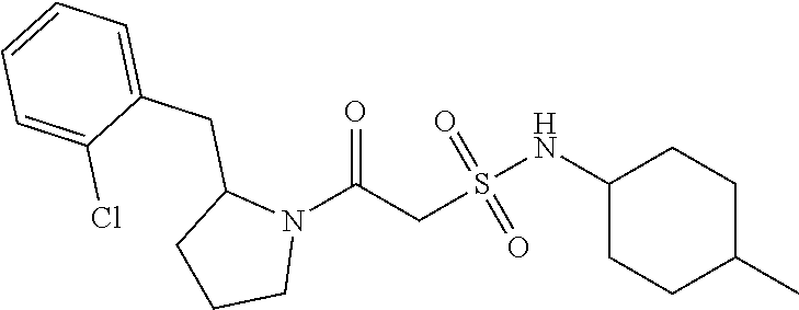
C1(NS(CC(N2C(CC3=CC=CC=C3Cl)CCC2)=O)(=O)=O)CCC(C)CC1
